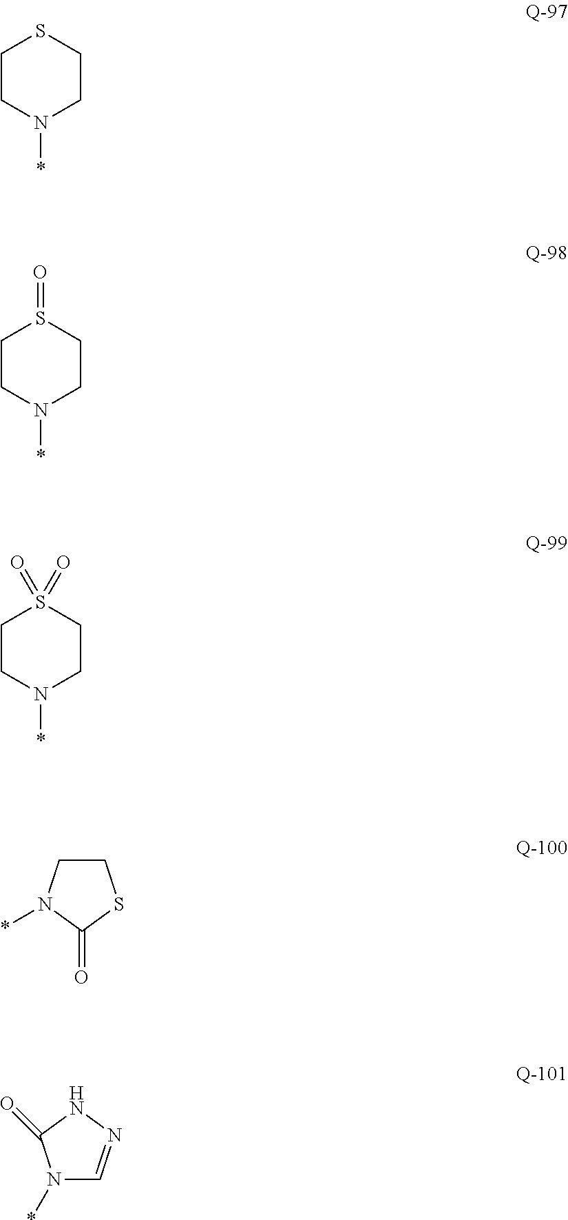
C1CN(*)CCS1.C1CN(*)CCS1=O.C1CN(*)CCS1(=O)=O.C1CN(*)C(=O)S1.N1(*)C=NNC1=O
